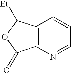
C12=C(N=CC=C1)C(=O)OC2[Et]
